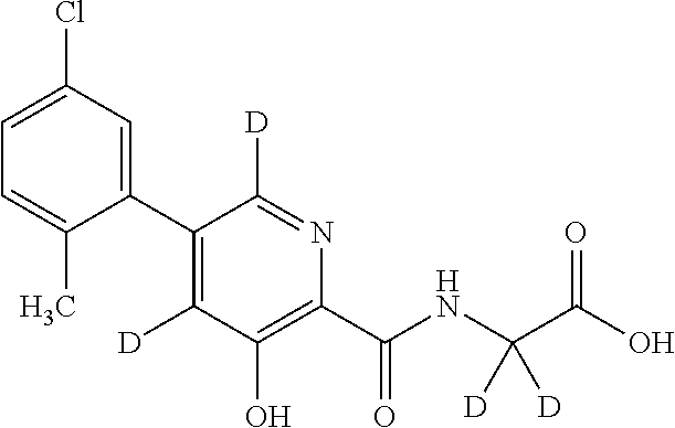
C1(C2=C([D])C(O)=C(C(NC(C(O)=O)([D])[D])=O)N=C2[D])=CC(Cl)=CC=C1C
